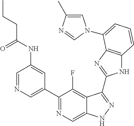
C1=NC=C(C2=NC=C3C(=C2F)C(C2=NC4=C(N2)C=CC=C4N2C=C(C)N=C2)=NN3)C=C1NC(CCC)=O
